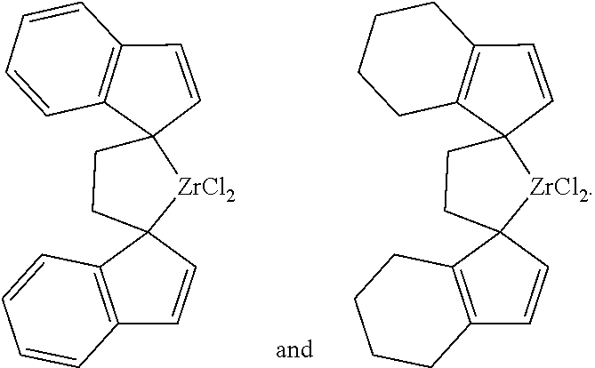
C12=C(C3(C=C1)CCC1([ZrCl2]3)C=CC3=C1C=CC=C3)C=CC=C2.C12=C(C3(C=C1)CCC1([ZrCl2]3)C=CC3=C1CCCC3)CCCC2
